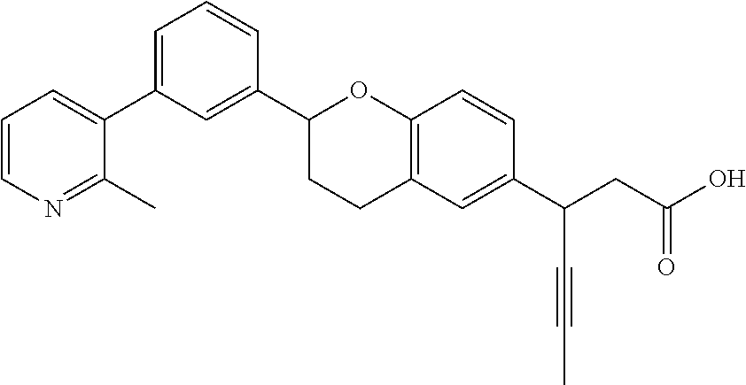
C1(C2CCC3=C(O2)C=CC(C(CC(O)=O)C#CC)=C3)=CC(C2=CC=CN=C2C)=CC=C1
